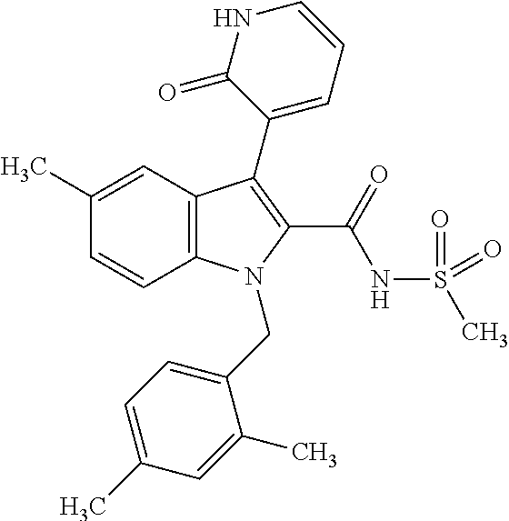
C1(C)=CC2=C(C=C1)N(CC1=CC=C(C)C=C1C)C(C(=O)NS(C)(=O)=O)=C2C1=CC=CNC1=O
